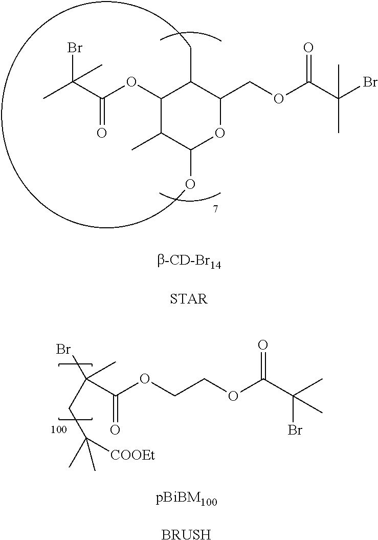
C1(OC(C(C)(Br)C)=O)C(C)C(O)OC(COC(C(Br)(C)C)=O)C1C.[STAR].C(OC(C(Br)(CC(C)(C)[COOEt])C)=O)COC(C(C)(Br)C)=O.[BRUSH]
